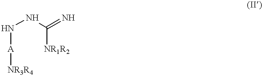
N(NC(=N)[NR1R2])[A][NR3R4]
